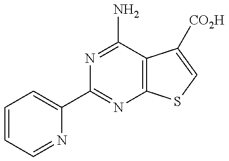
C1=CC=NC(C2=NC3=C(C(N)=N2)C([CO2H])=CS3)=C1
